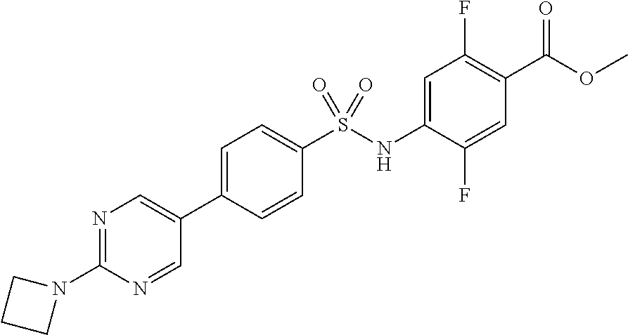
N1=C(N2CCC2)N=CC(C2=CC=C(S(NC3=CC(F)=C(C(OC)=O)C=C3F)(=O)=O)C=C2)=C1
